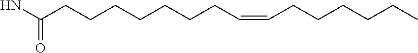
NC(CCCCCCCC=CCCCCCC)=O
